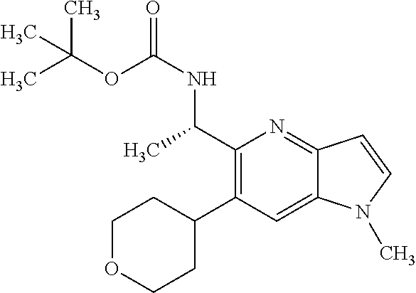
C1(C(C)NC(OC(C)(C)C)=O)=C(C2CCOCC2)C=C2C(=N1)C=CN2C
